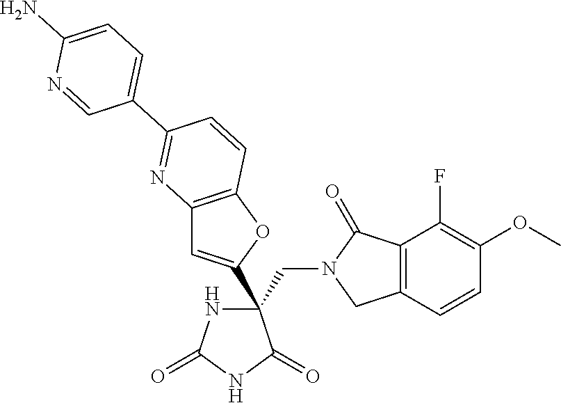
C(C1(C2=CC3=C(O2)C=CC(C2=CC=C(N)N=C2)=N3)NC(=O)NC1=O)N1CC2=C(C1=O)C(F)=C(OC)C=C2
